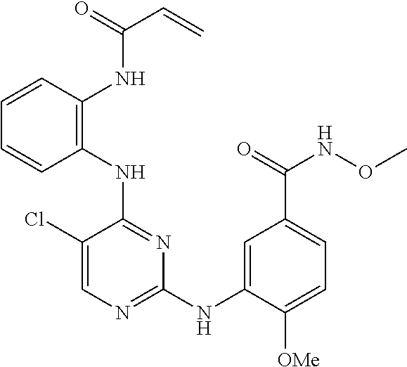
C1(NC2=C(NC(C=C)=O)C=CC=C2)=NC(NC2=CC(C(=O)NOC)=CC=C2[OMe])=NC=C1Cl
